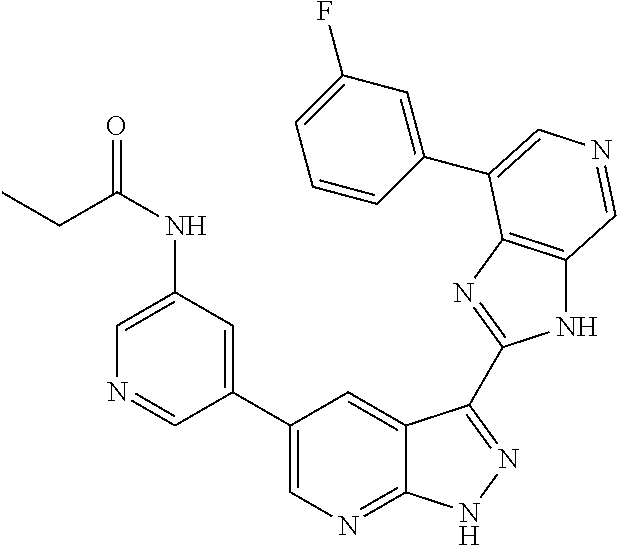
C1(C2=CN=C3C(=C2)C(C2=NC4=C(N2)C=NC=C4C2=CC(F)=CC=C2)=NN3)=CC(NC(=O)CC)=CN=C1
